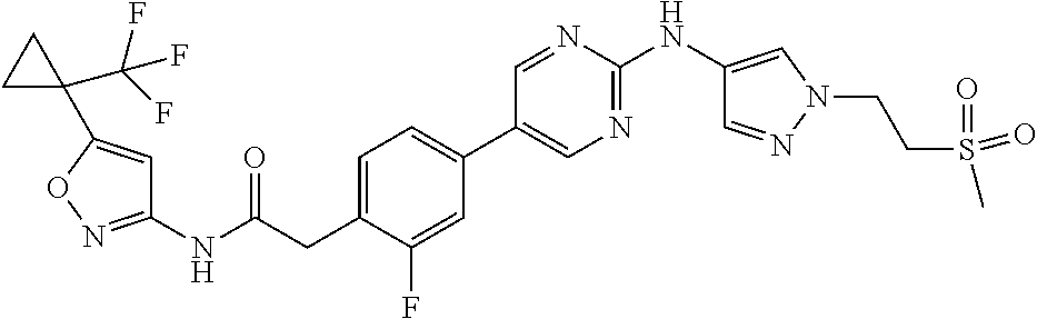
C1=C(CC(NC2=NOC(C3(C(F)(F)F)CC3)=C2)=O)C(F)=CC(C2=CN=C(NC3=CN(CCS(C)(=O)=O)N=C3)N=C2)=C1
